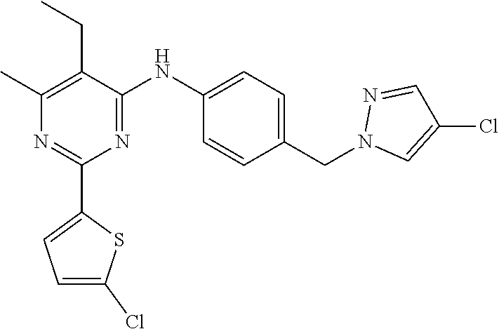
N1=C(NC2=CC=C(CN3C=C(Cl)C=N3)C=C2)C(CC)=C(C)N=C1C1=CC=C(Cl)S1
